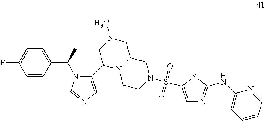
N1(C(C2=CC=C(F)C=C2)C)C(C2N3C(CN(C)C2)CN(S(=O)(=O)C2=CN=C(NC4=CC=CC=N4)S2)CC3)=CN=C1
